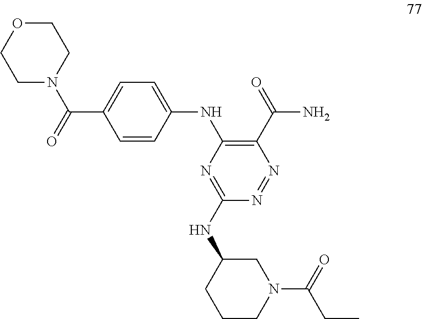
O1CCN(C(=O)C2=CC=C(NC3=C(C(=O)N)N=NC(NC4CCCN(C(=O)CC)C4)=N3)C=C2)CC1
